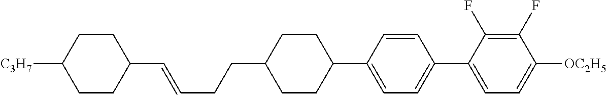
C1(C=CCCC2CCC(C3=CC=C(C4=CC=C([OC2H5])C(F)=C4F)C=C3)CC2)CCC([C3H7])CC1
